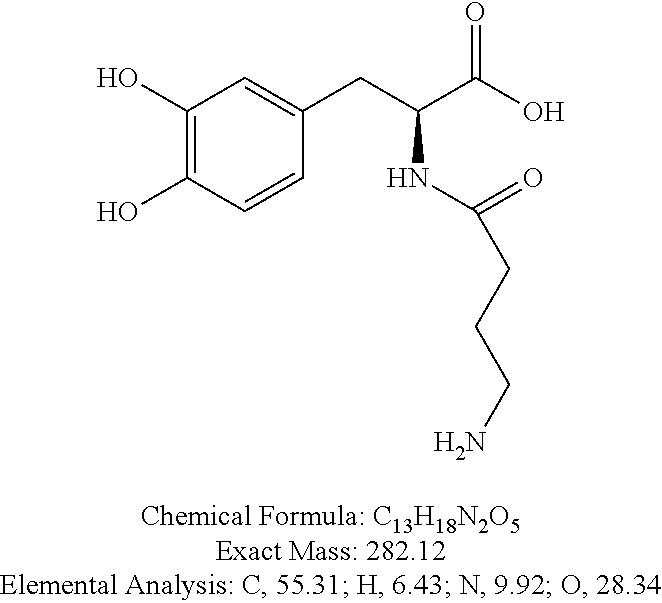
C1(O)=C(O)C=CC(CC(NC(=O)CCCN)C(O)=O)=C1
